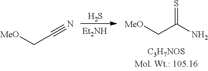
S.[Et2NH].[MeO]CC(=S)N.[MeO]CC#N
